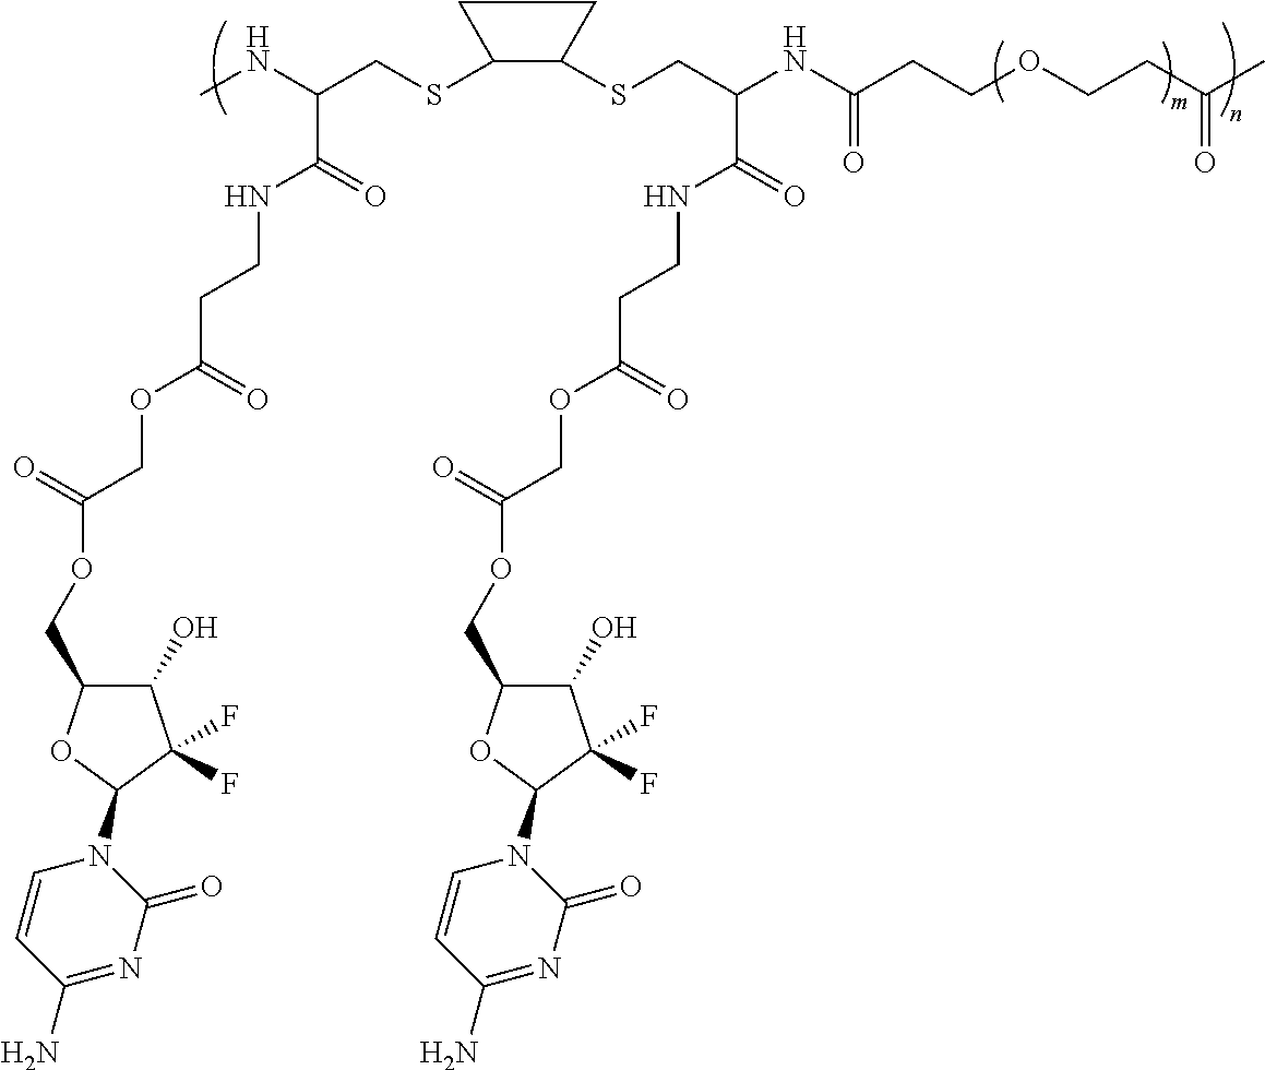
C1(SCC(NC)C(=O)NCCC(OCC(OCC2C(O)C(F)(F)C(N3C=CC(N)=NC3=O)O2)=O)=O)C(SCC(NC(CCOCCC(C)=O)=O)C(=O)NCCC(OCC(OCC2C(O)C(F)(F)C(N3C=CC(N)=NC3=O)O2)=O)=O)CC1
